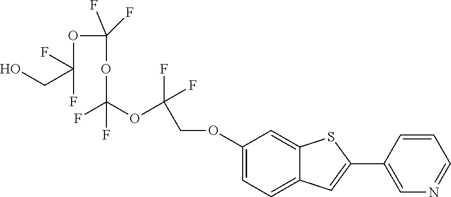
OCC(OC(OC(OC(COC1=CC=C2C(=C1)SC(C1=CN=CC=C1)=C2)(F)F)(F)F)(F)F)(F)F
